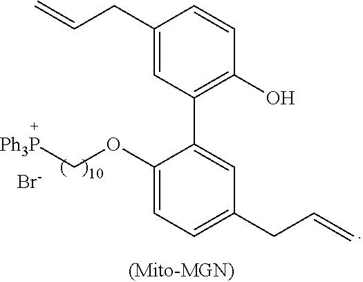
C1(OC[Ph3P])=CC=C(CC=C)C=C1C1=C(O)C=CC(CC=C)=C1.[Br-]
